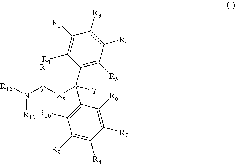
C1([R3])=C([R4])C([R5])=C(C(C2=C([R10])C([R9])=C([R8])C([R7])=C2[R6])([Y])[Xn]C(N([R12])[R13])[R11])C([R1])=C1[R2]
